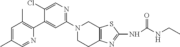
N1(C2=NC=C(Cl)C(C3=C(C)C=C(C)C=N3)=C2)CCC2=C(C1)SC(NC(NCC)=O)=N2
